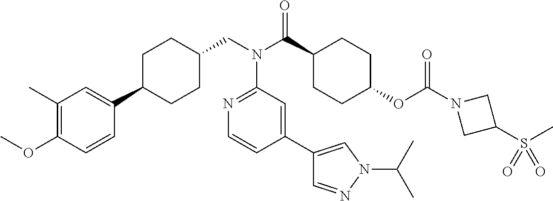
C1(C)=C(OC)C=CC(C2CCC(CN(C(C3CCC(OC(N4CC(S(C)(=O)=O)C4)=O)CC3)=O)C3=NC=CC(C4=CN(C(C)C)N=C4)=C3)CC2)=C1
